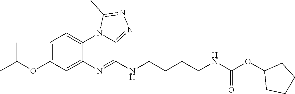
CC(OC1=CC=C2C(=C1)N=C(NCCCCNC(OC1CCCC1)=O)C1=NN=C(C)N21)C
